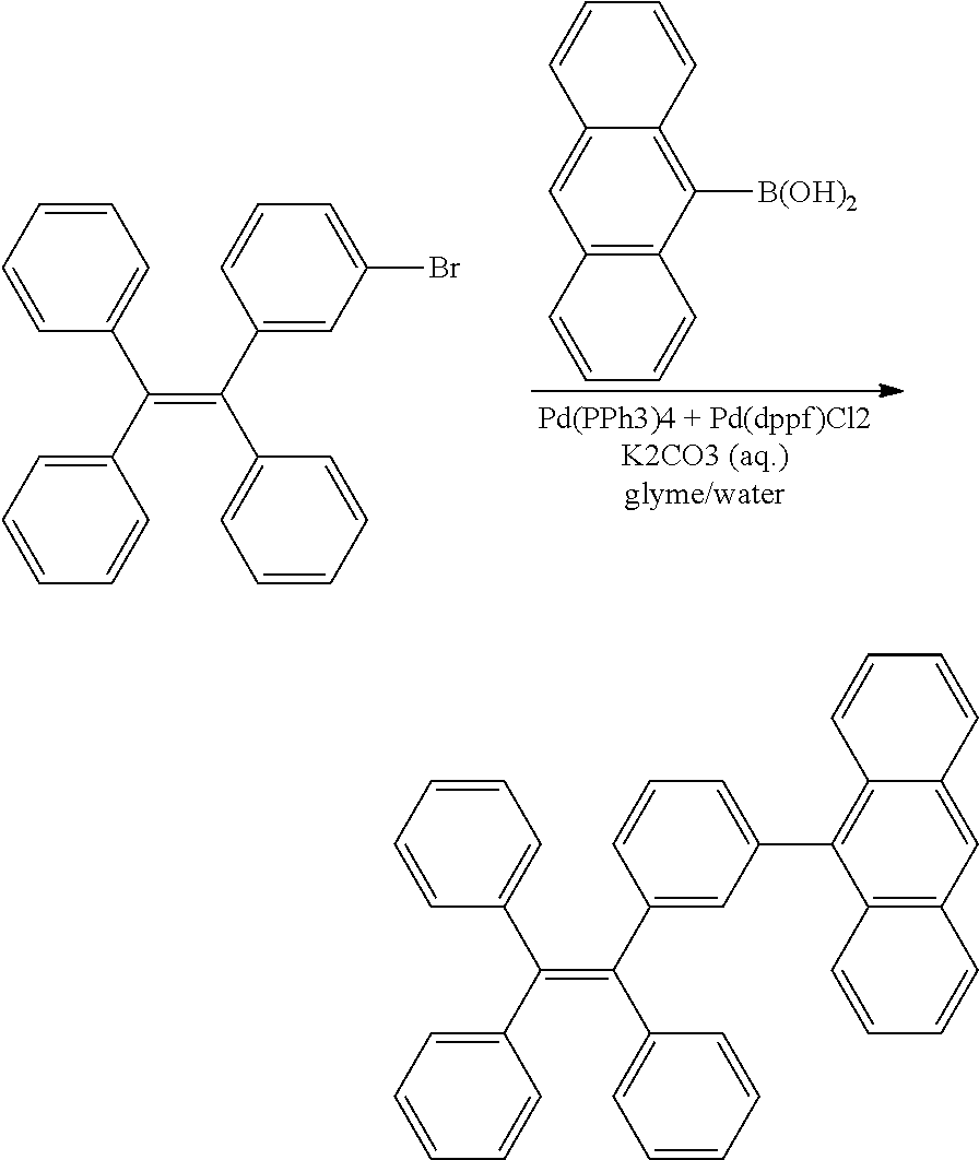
C1=CC=C(C(=C(C2=CC=CC=C2)C2=CC(Br)=CC=C2)C2=CC=CC=C2)C=C1.C1=CC=CC2=C([B(OH)2])C3=C(C=C12)C=CC=C3.C1=CC=C(C(=C(C2=CC=CC=C2)C2=CC(C3=C4C=CC=CC4=CC4=C3C=CC=C4)=CC=C2)C2=CC=CC=C2)C=C1
